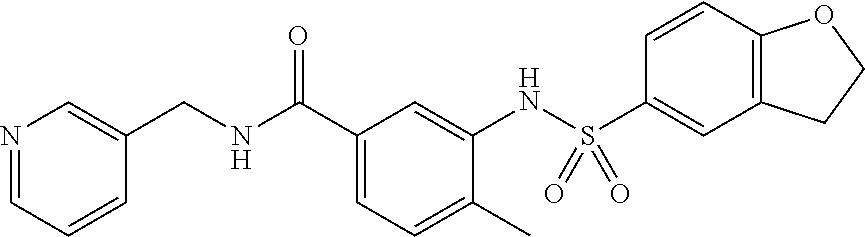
N1=CC=CC(CNC(C2=CC=C(C)C(NS(C3=CC4=C(C=C3)OCC4)(=O)=O)=C2)=O)=C1
